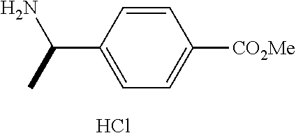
C1=CC(C(N)C)=CC=C1[CO2Me].Cl
